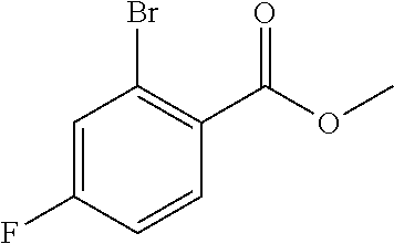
C1=C(F)C=CC(C(OC)=O)=C1Br
